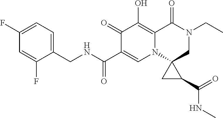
C1(F)=CC=C(CNC(C2=CN3C4(CN(CC)C(=O)C3=C(O)C2=O)CC4C(=O)NC)=O)C(F)=C1
